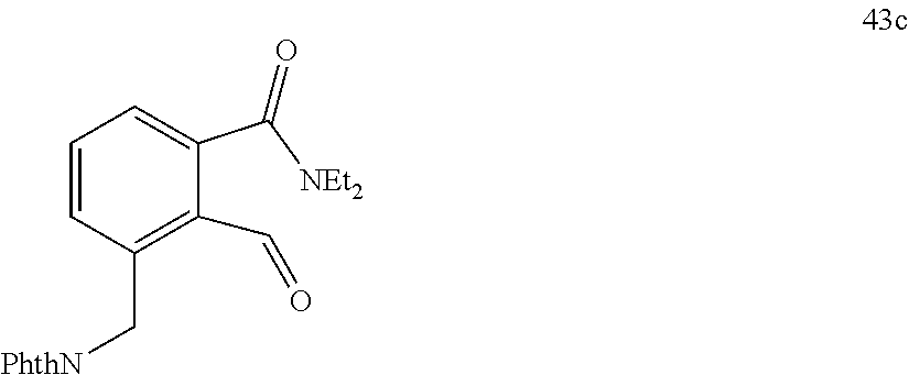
C1=CC(C[PhthN])=C(C=O)C(C([NEt2])=O)=C1
